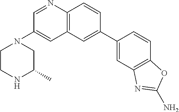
C12=C(C=CC(C3=CC4=C(C=C3)OC(N)=N4)=C1)N=CC(N1CCNC(C)C1)=C2
